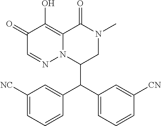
C1([NC])=CC=CC(C(C2=CC=CC([CN])=C2)C2CN(C)C(=O)C3=C(O)C(=O)C=NN23)=C1
